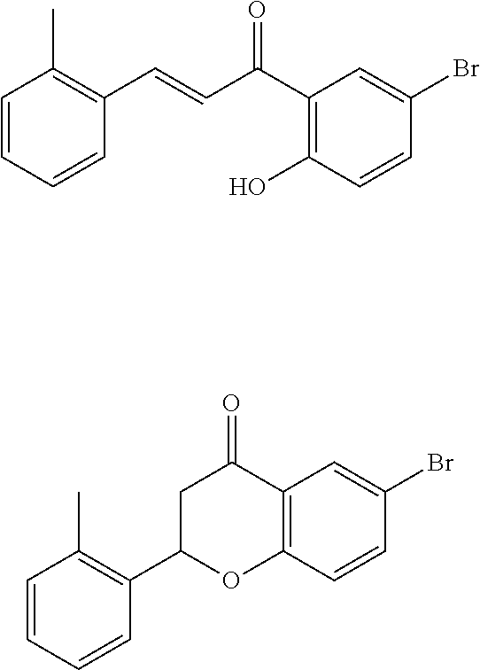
C1=CC=CC(C=CC(C2=C(O)C=CC(Br)=C2)=O)=C1C.C1C(C2=C(C)C=CC=C2)OC2=C(C1=O)C=C(Br)C=C2
